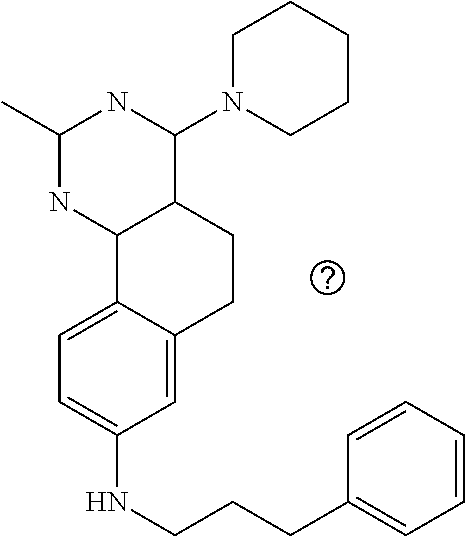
C1(NCCCC2=CC=CC=C2)=CC=C2C(=C1)CCC1C2NC(C)NC1N1CCCCC1
